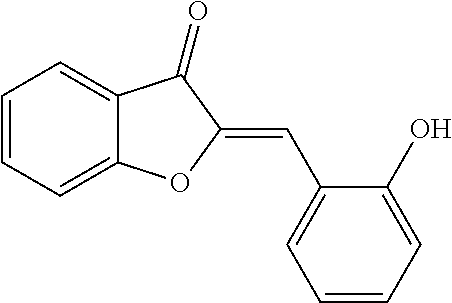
C1=CC=C2C(=C1)C(=O)C(=CC1=CC=CC=C1O)O2
